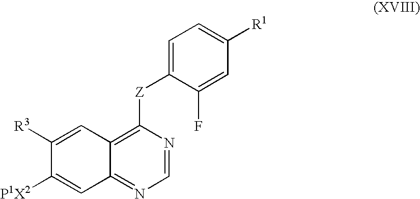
C1([R3])=CC2=C([Z]C3=CC=C([R1])C=C3F)N=CN=C2C=C1[P1X2]
